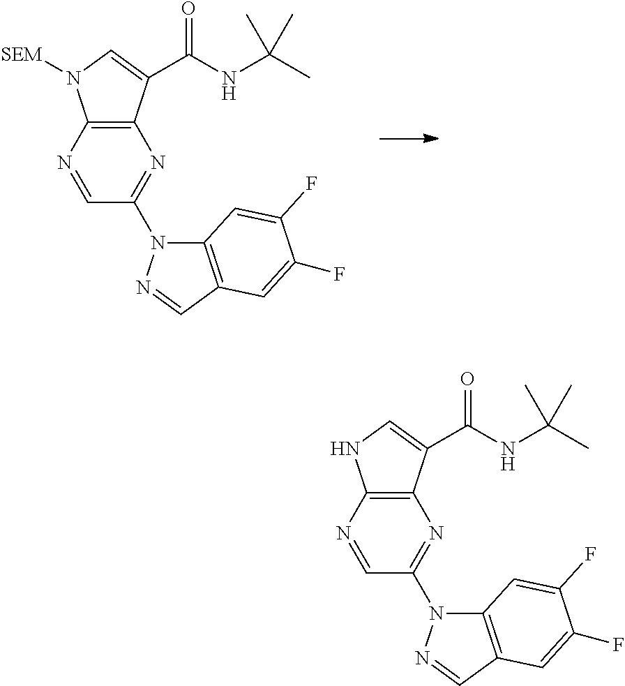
C1=NC2=C(N=C1N1C3=C(C=N1)C=C(F)C(F)=C3)C(C(NC(C)(C)C)=O)=CN2[SEM].C1=NC2=C(N=C1N1C3=C(C=N1)C=C(F)C(F)=C3)C(C(NC(C)(C)C)=O)=CN2
